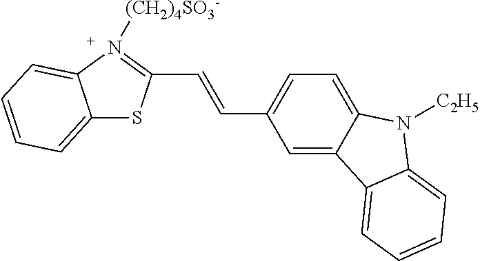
C(=CC1=CC=C2C(=C1)C1=CC=CC=C1N2[C2H5])C1=N([(CH2)4SO3-])C2=CC=CC=C2S1
